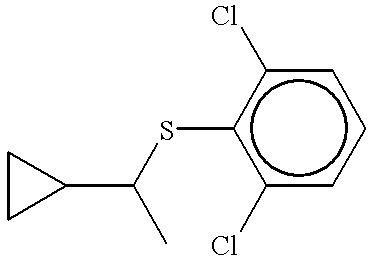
C1CC1C(C)Sc1c(Cl)cccc1Cl
